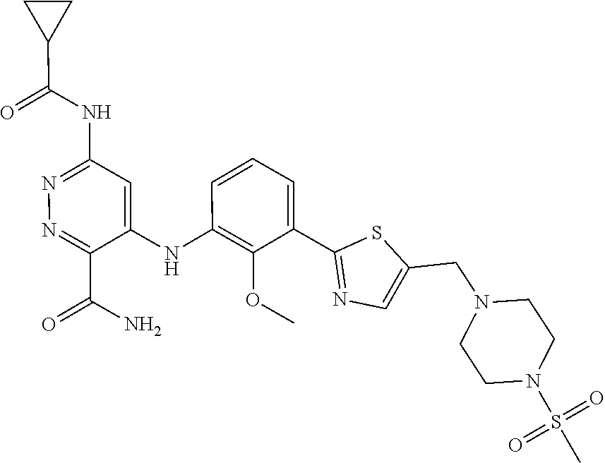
C1=C(C2=NC=C(CN3CCN(S(=O)(=O)C)CC3)S2)C(OC)=C(NC2=CC(NC(C3CC3)=O)=NN=C2C(N)=O)C=C1
